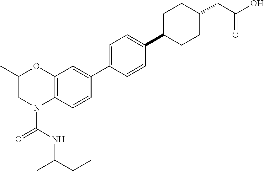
C12=C(C=CC(C3=CC=C(C4CCC(CC(O)=O)CC4)C=C3)=C1)N(C(NC(CC)C)=O)CC(C)O2
